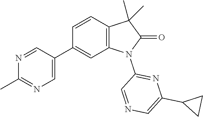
C1(C)=NC=C(C2=CC3=C(C=C2)C(C)(C)C(=O)N3C2=NC(C3CC3)=CN=C2)C=N1
